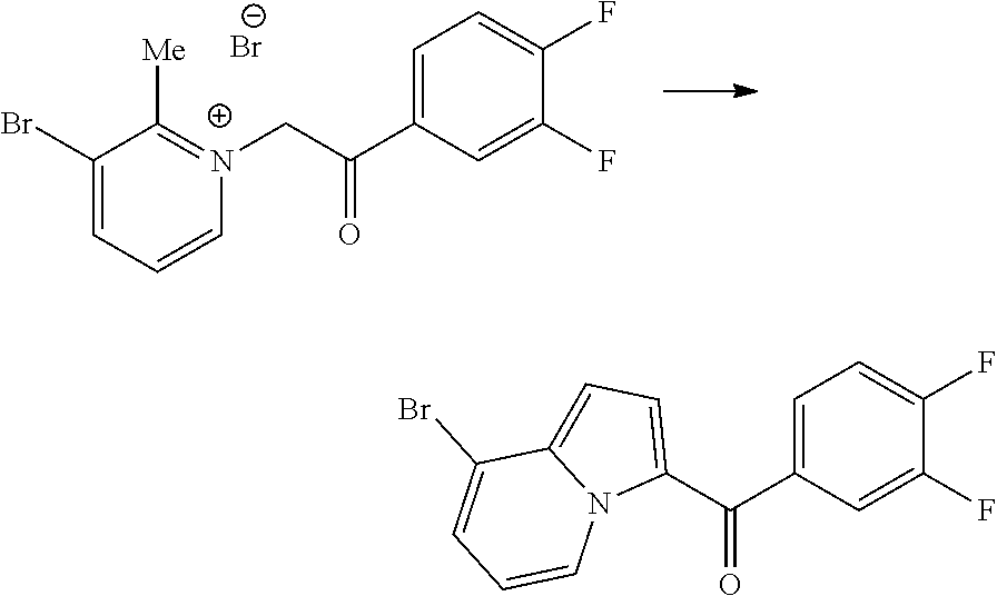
C1=C(C(C[N+]2=C([Me])C(Br)=CC=C2)=O)C=C(F)C(F)=C1.[Br-].C1=C(C(C2=CC=C3N2C=CC=C3Br)=O)C=C(F)C(F)=C1
